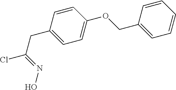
ClC(CC1=CC=C(OCC2=CC=CC=C2)C=C1)=NO
